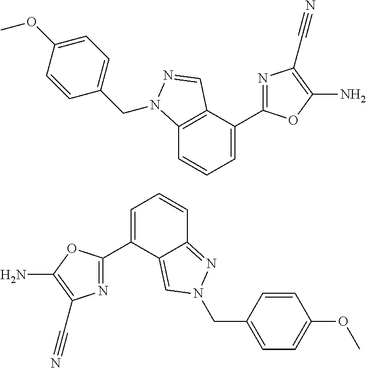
C12=C(C(C3=NC(C#N)=C(N)O3)=CC=C1)C=NN2CC1=CC=C(OC)C=C1.C1=C(C2=NC(C#N)=C(N)O2)C2=CN(CC3=CC=C(OC)C=C3)N=C2C=C1
